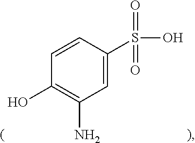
C1=CC(S(O)(=O)=O)=CC(N)=C1O
